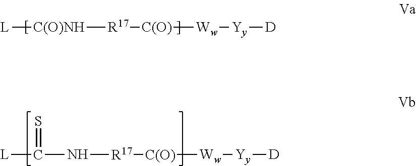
[L][C(O)NH][R17][C(O)][Ww][Yy][D].[L]C(N[R17][C(O)][Ww][Yy][D])=S
